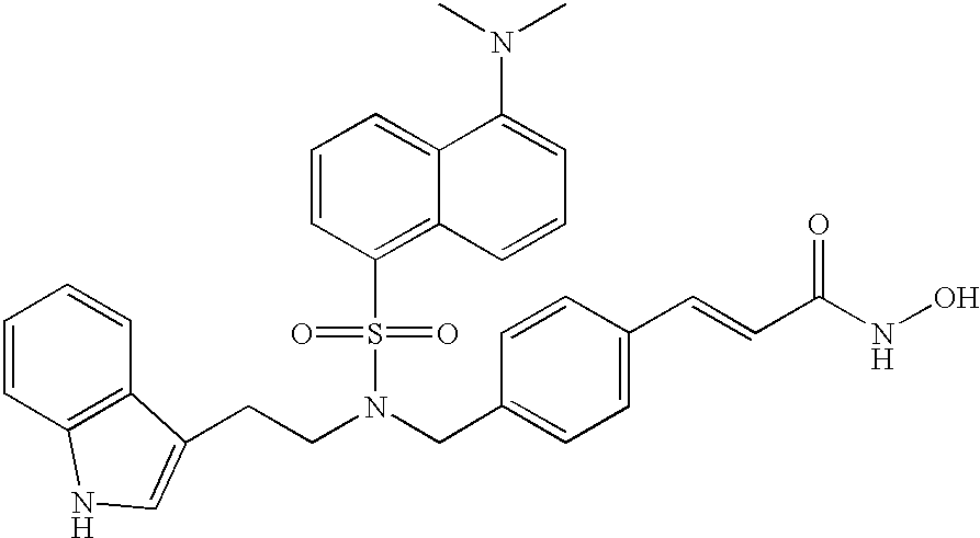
C(N(CC1=CC=C(C=CC(NO)=O)C=C1)S(C1=C2C(=CC=C1)C(N(C)C)=CC=C2)(=O)=O)CC1=CNC2=C1C=CC=C2
